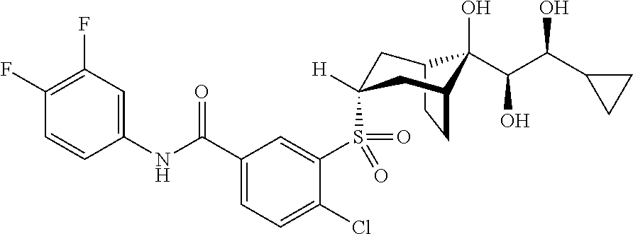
C12CCC(CC(S(C3=CC(C(NC4=CC(F)=C(F)C=C4)=O)=CC=C3Cl)(=O)=O)([H])C1)C2(O)C(C(C1CC1)O)O
